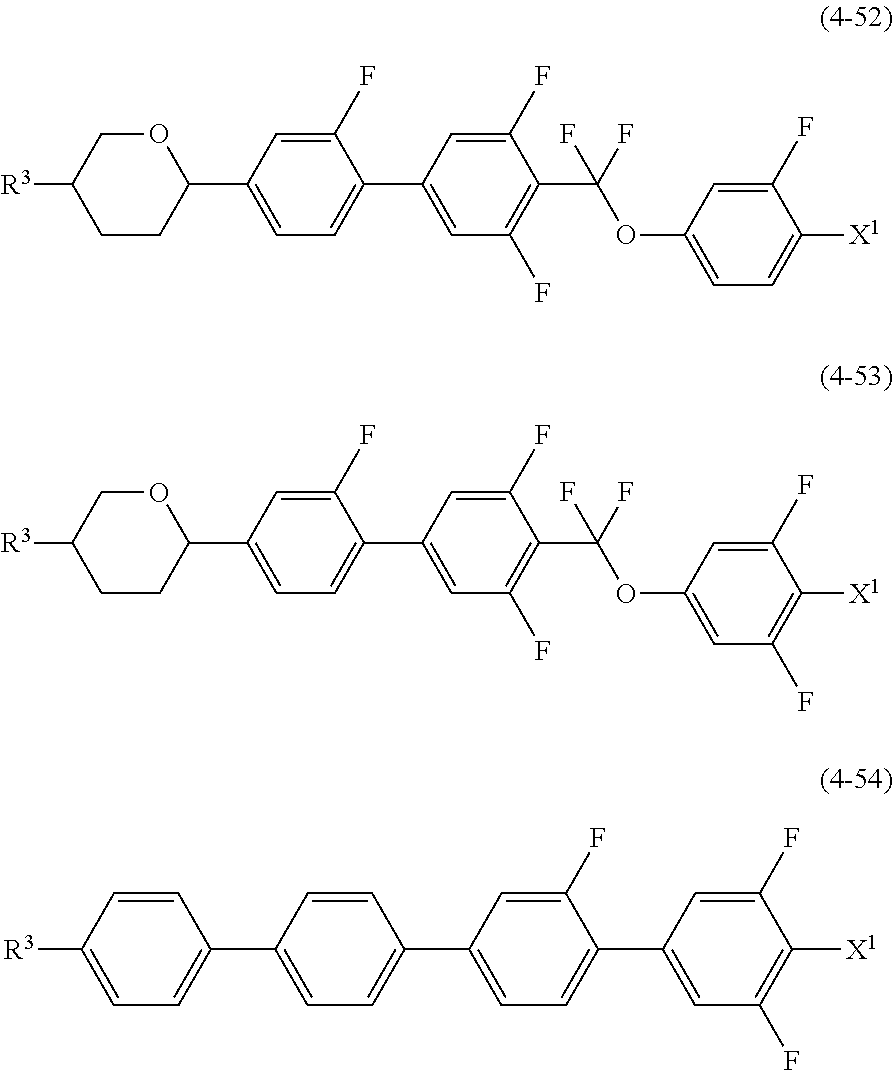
C1(C2=CC=C(C3=CC(F)=C(C(OC4=CC=C([X1])C(F)=C4)(F)F)C(F)=C3)C(F)=C2)OCC([R3])CC1.C1(C2=CC=C(C3=CC(F)=C(C(OC4=CC(F)=C([X1])C(F)=C4)(F)F)C(F)=C3)C(F)=C2)OCC([R3])CC1.C1(C2=CC=C(C3=CC=C(C4=CC(F)=C([X1])C(F)=C4)C(F)=C3)C=C2)=CC=C([R3])C=C1
